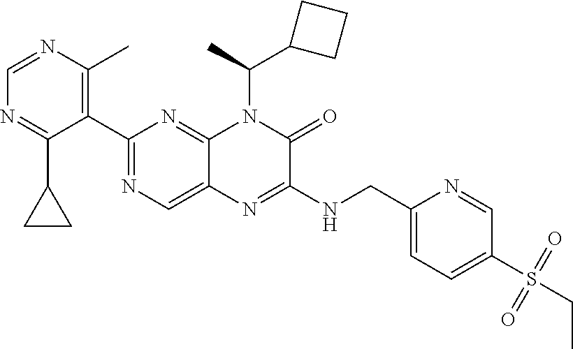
C1=NC(C)=C(C2=NC=C3C(=N2)N(C(C)C2CCC2)C(=O)C(NCC2=CC=C(S(CC)(=O)=O)C=N2)=N3)C(C2CC2)=N1
